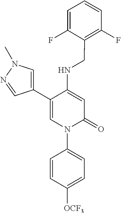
C1=C(NCC2=C(F)C=CC=C2F)C(C2=CN(C)N=C2)=CN(C2=CC=C([OCF3])C=C2)C1=O
